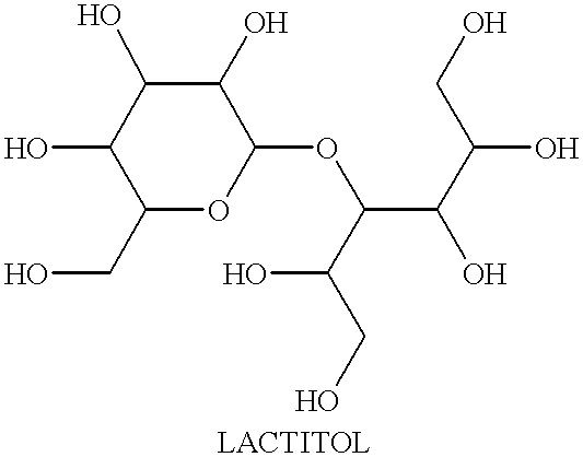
C1(O)C(CO)OC(OC(C(O)CO)C(O)C(CO)O)C(O)C1O
